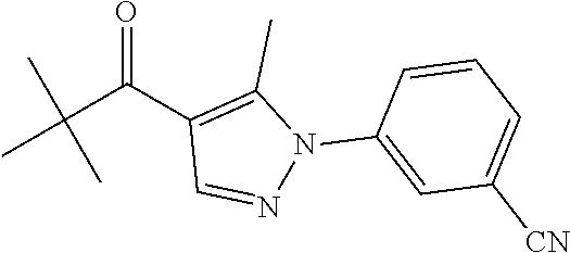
C(C(C1=C(C)N(C2=CC([CN])=CC=C2)N=C1)=O)(C)(C)C
